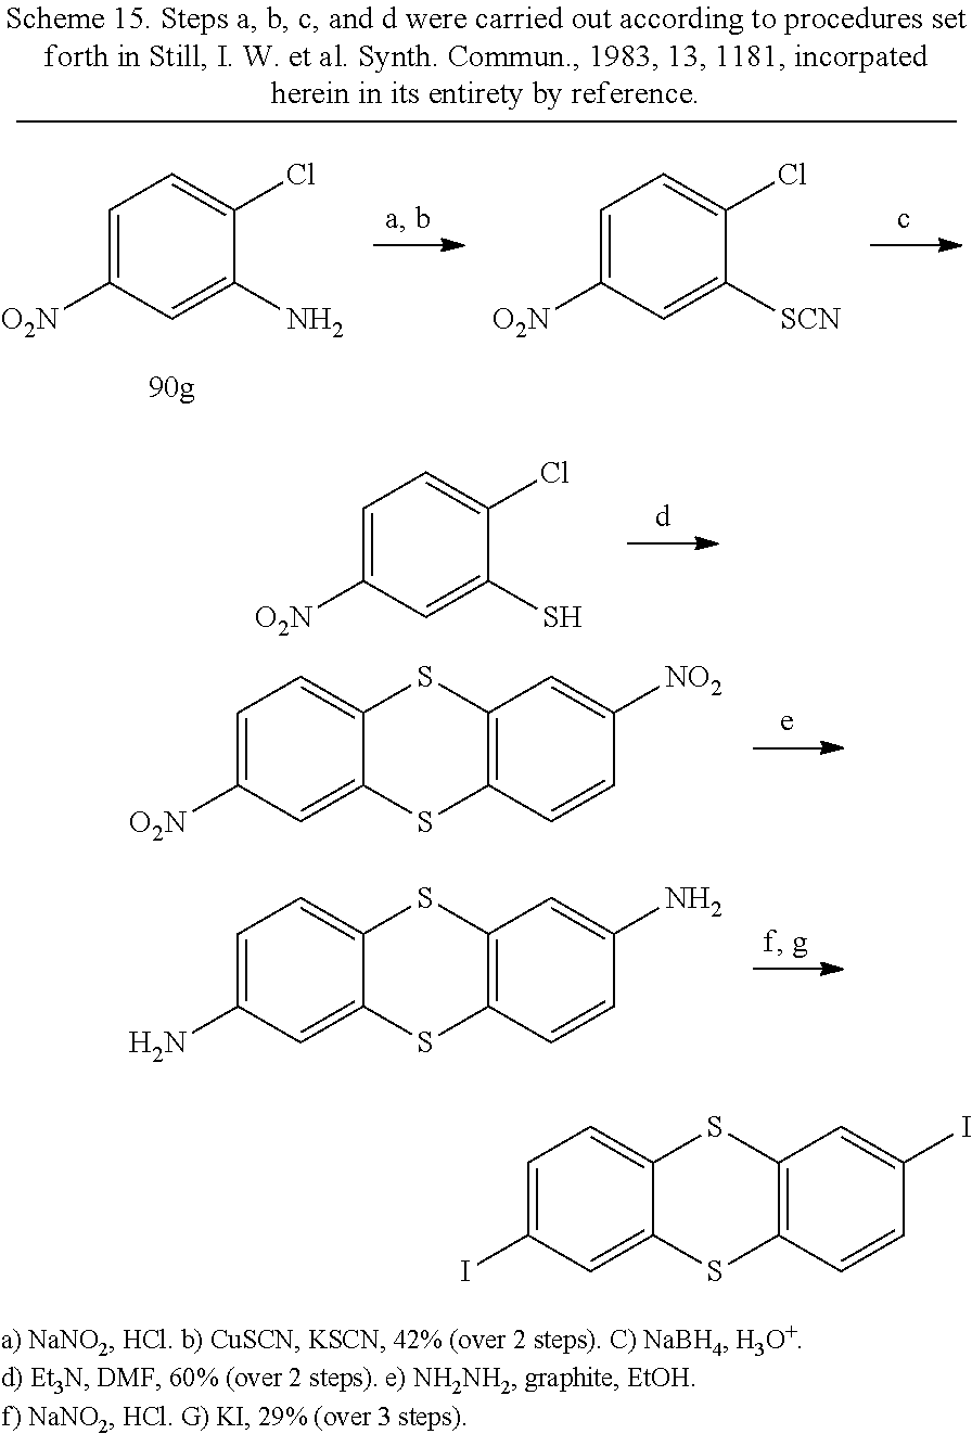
C1=C([O2N])C=C(S)C(Cl)=C1.C1=C([O2N])C=C2C(=C1)SC1=C(S2)C=CC([NO2])=C1.C1=C(N)C=C2C(=C1)SC1=C(S2)C=CC(N)=C1.C1=C([O2N])C=C(N)C(Cl)=C1.C1=C([O2N])C=C([SCN])C(Cl)=C1.C1=C(I)C=C2C(=C1)SC1=C(S2)C=CC(I)=C1
